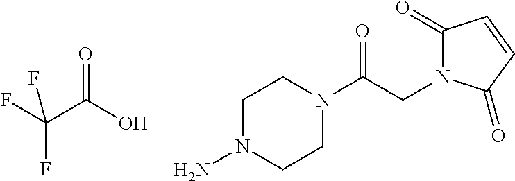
C(C(O)=O)(F)(F)F.C1N(N)CCN(C(CN2C(=O)C=CC2=O)=O)C1
